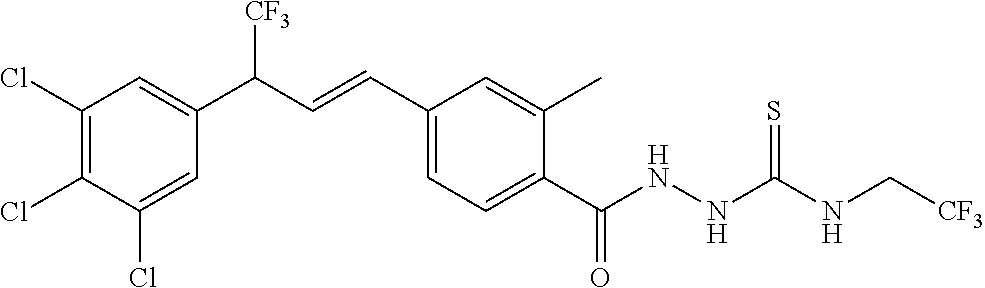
C1(Cl)=C(Cl)C(Cl)=CC(C(C=CC2=CC=C(C(NNC(NC[CF3])=S)=O)C(C)=C2)[CF3])=C1
